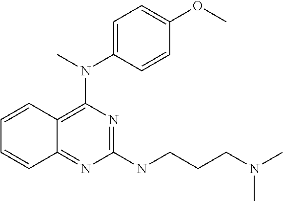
C1=CC(OC)=CC=C1N(C)C1=C2C(=NC(NCCCN(C)C)=N1)C=CC=C2
